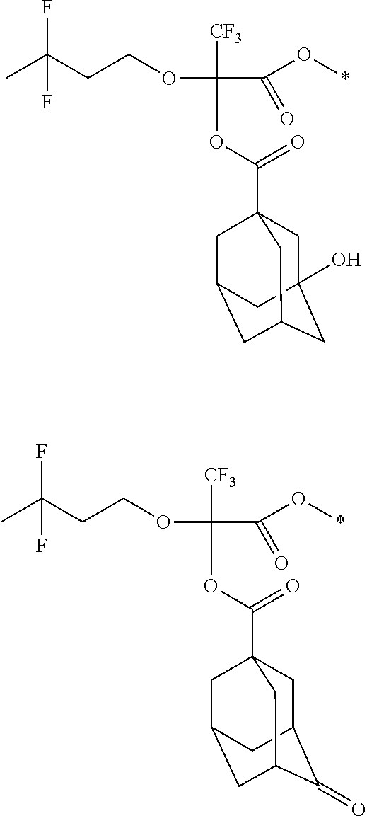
CC(CCOC(C(O*)=O)([CF3])OC(=O)C12CC3(O)CC(CC(C1)C3)C2)(F)F.CC(CCOC(C(O*)=O)([CF3])OC(=O)C12CC3C(=O)C(CC(C1)C3)C2)(F)F
